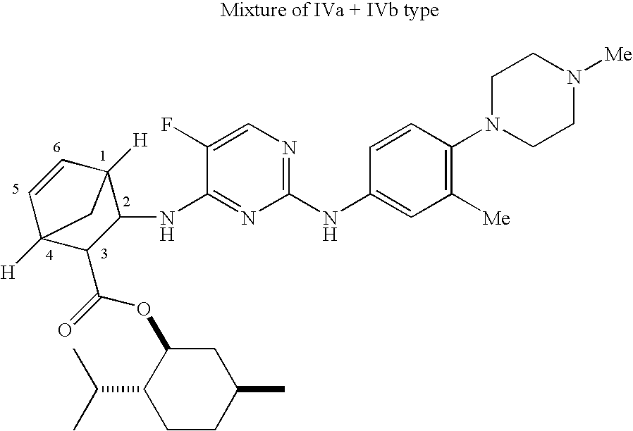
C1(NC2=CC([Me])=C(N3CCN([Me])CC3)C=C2)=NC=C(F)C(NC2C3([H])C=CC([H])(C2C(=O)OC2C(C(C)C)CCC(C)C2)C3)=N1
